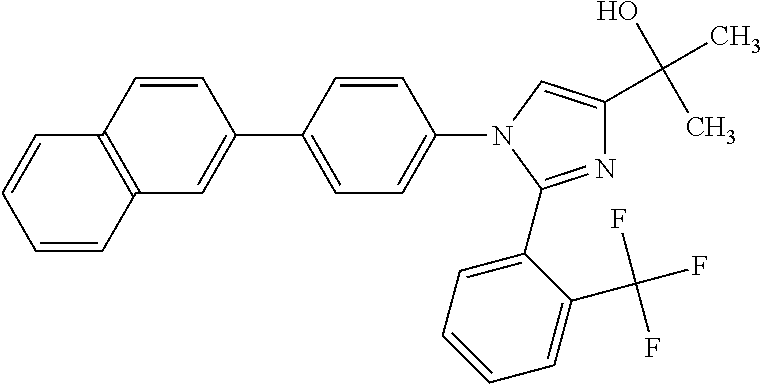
C1=CC(C2=CC=C(N3C=C(C(O)(C)C)N=C3C3=CC=CC=C3C(F)(F)F)C=C2)=CC2=C1C=CC=C2
